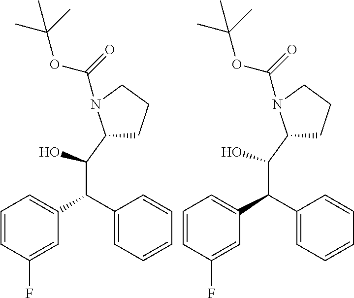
C1(C(C(C2=CC=CC(F)=C2)C2=CC=CC=C2)O)CCCN1C(OC(C)(C)C)=O.C1(C(C(C2=CC=CC(F)=C2)C2=CC=CC=C2)O)CCCN1C(OC(C)(C)C)=O
